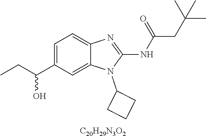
C1=C(C(CC)O)C=C2C(=C1)N=C(NC(CC(C)(C)C)=O)N2C1CCC1.[C20H29N3O2]
